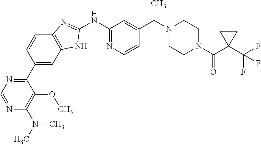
C1(C2=NC=NC(N(C)C)=C2OC)=CC2=C(C=C1)N=C(NC1=NC=CC(C(N3CCN(C(=O)C4(C(F)(F)F)CC4)CC3)C)=C1)N2
